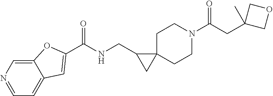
N1=CC=C2C(=C1)OC(C(NCC1CC13CCN(C(CC1(C)COC1)=O)CC3)=O)=C2
